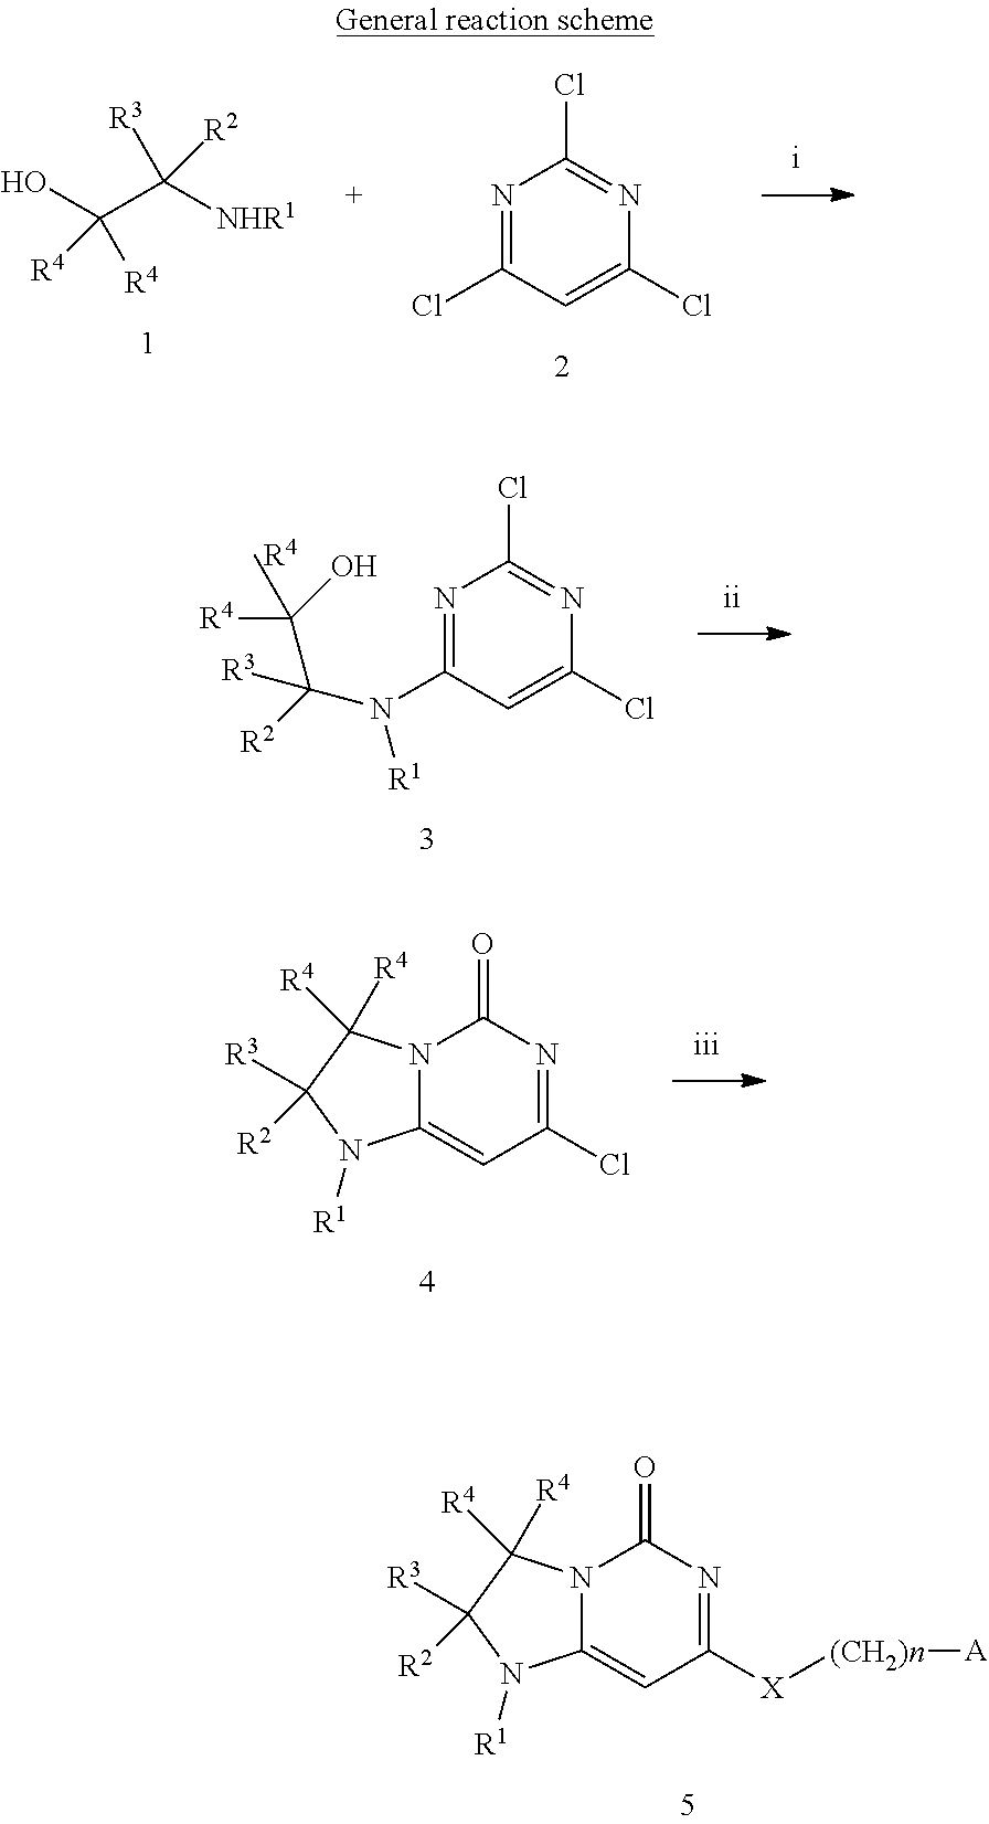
C1([R3])([R2])N([R1])C2=CC([X][(CH2)n][A])=NC(=O)N2C1([R4])[R4].C1(N(C([R2])(C(O)([R4])C)[R3])[R1])=NC(Cl)=NC(Cl)=C1.[R4].C1([R3])([R2])N([R1])C2=CC(Cl)=NC(=O)N2C1([R4])[R4].C1(Cl)=NC(Cl)=NC(Cl)=C1.C(C(O)([R4])[R4])([NHR1])([R3])[R2]
